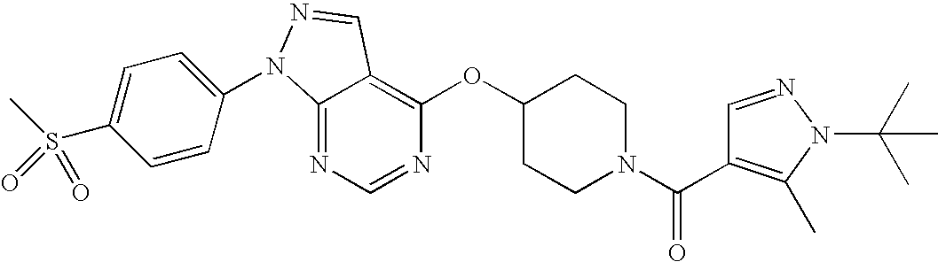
C12=NC=NC(OC3CCN(C(=O)C4=C(C)N(C(C)(C)C)N=C4)CC3)=C1C=NN2C1=CC=C(S(C)(=O)=O)C=C1
